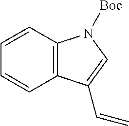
C12=C(C=CC=C1)N([Boc])C=C2C=C
